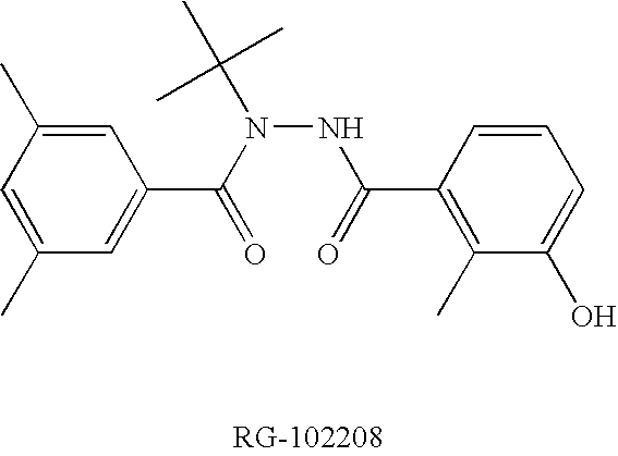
C1(C)=CC(C)=CC(C(N(NC(=O)C2=C(C)C(O)=CC=C2)C(C)(C)C)=O)=C1
